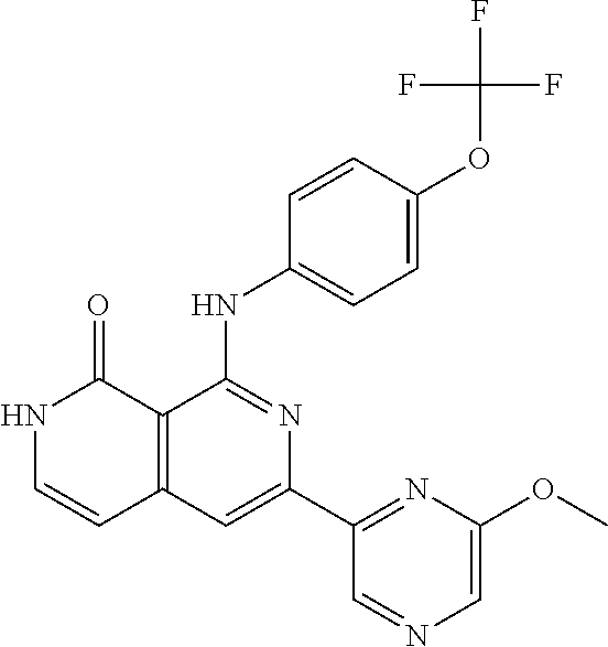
C1=CC(NC2=NC(C3=NC(OC)=CN=C3)=CC3=C2C(=O)NC=C3)=CC=C1OC(F)(F)F
